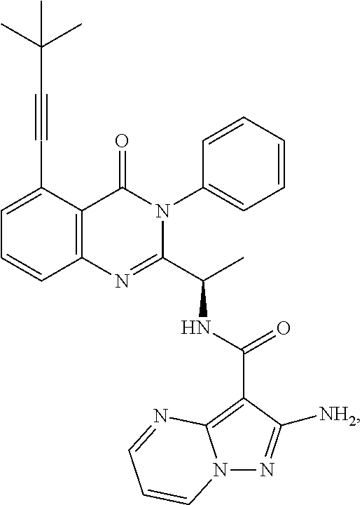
C1=C(C#CC(C)(C)C)C2=C(C=C1)N=C(C(C)NC(=O)C1=C3N(N=C1[NH2])C=CC=N3)N(C1=CC=CC=C1)C2=O
